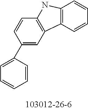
C12=C(C=CC=C1)C1=C(C=CC(C3=CC=CC=C3)=C1)N2
